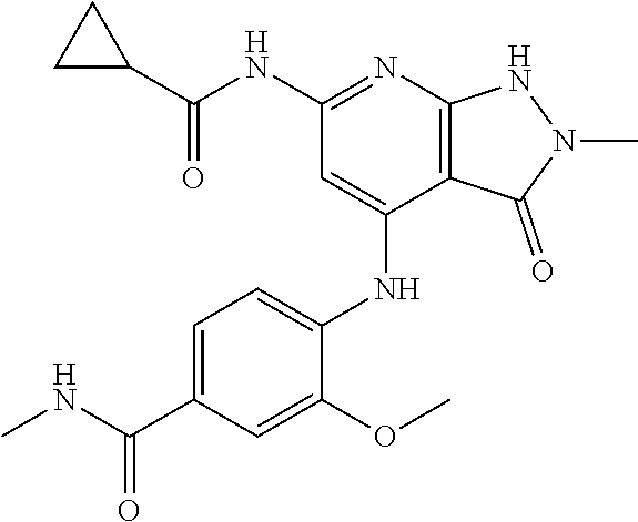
C(NC1=NC2=C(C(NC3=CC=C(C(NC)=O)C=C3OC)=C1)C(=O)N(C)N2)(=O)C1CC1
